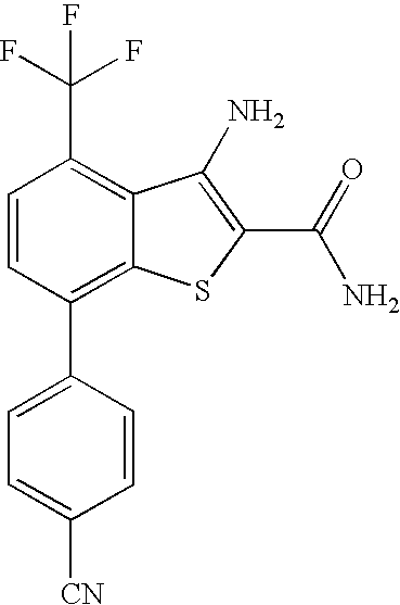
C1=CC(C2=CC=C([CN])C=C2)=C2C(=C1C(F)(F)F)C(N)=C(C(=O)N)S2
